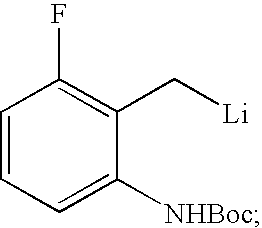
C1=CC=C([NHBoc])C(C[Li])=C1F
